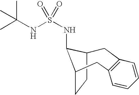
C1C2CCC(C2NS(NC(C)(C)C)(=O)=O)CC2=C1C=CC=C2
